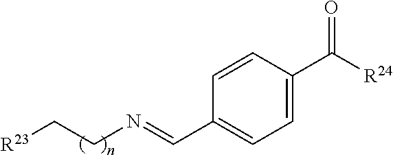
[R23]CCN=CC1=CC=C(C([R24])=O)C=C1
